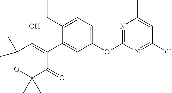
C1(C2=CC(OC3=NC(C)=CC(Cl)=N3)=CC=C2CC)=C(O)C(C)(C)OC(C)(C)C1=O
